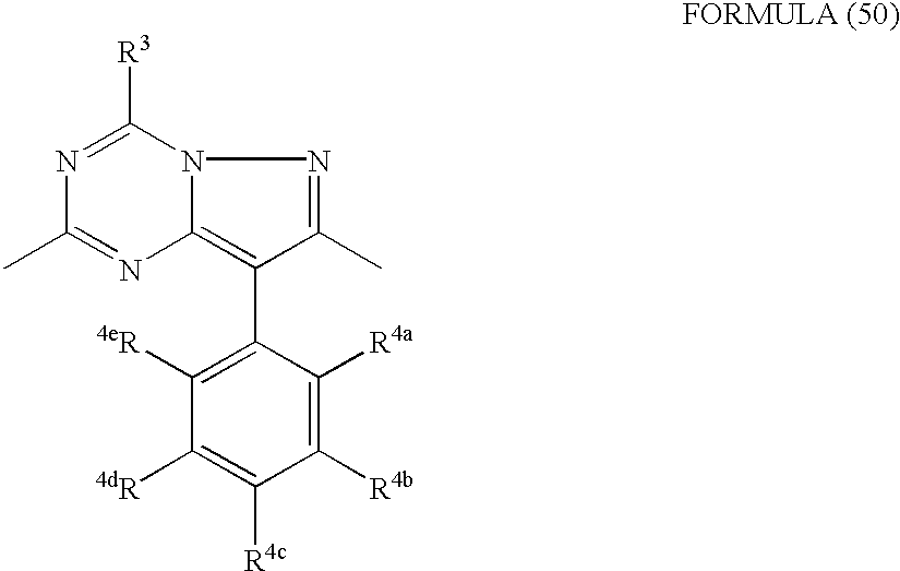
N1=C([R3])N2C(=C(C3=C([4eR])C([4dR])=C([R4c])C([R4b])=C3[R4a])C(C)=N2)N=C1C
